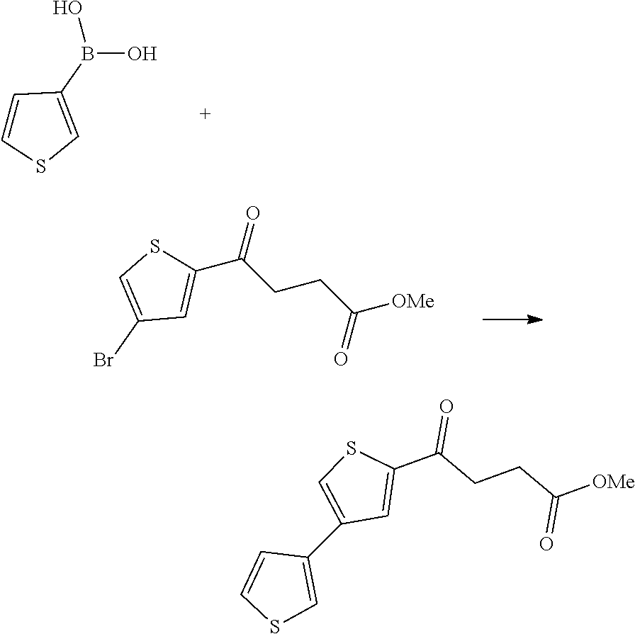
C1=C(C(CCC([OMe])=O)=O)SC=C1Br.C1=CC(B(O)O)=CS1.C1=C(C(CCC([OMe])=O)=O)SC=C1C1=CSC=C1
